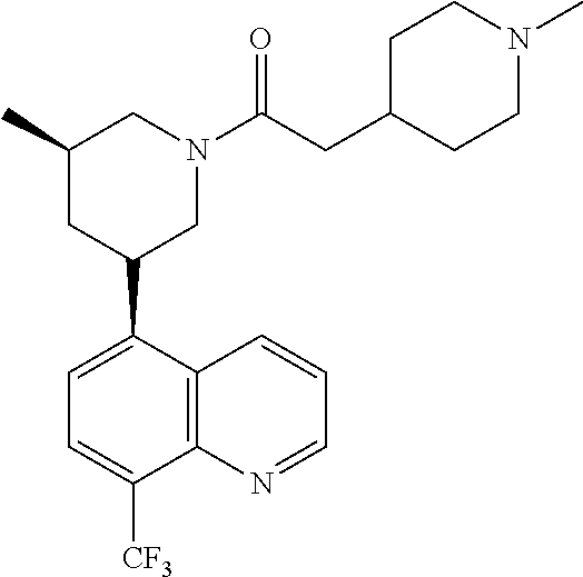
C12=C(C(C3CN(C(CC4CCN(C)CC4)=O)CC(C)C3)=CC=C1[CF3])C=CC=N2
